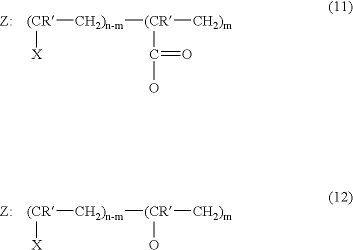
[(CR]([CH2)n-m][(CR](C(O)=O)[CH2)m])[X].[Z:].[(CR]([CH2)n-m][(CR](O)[CH2)m])[X].[Z:]
